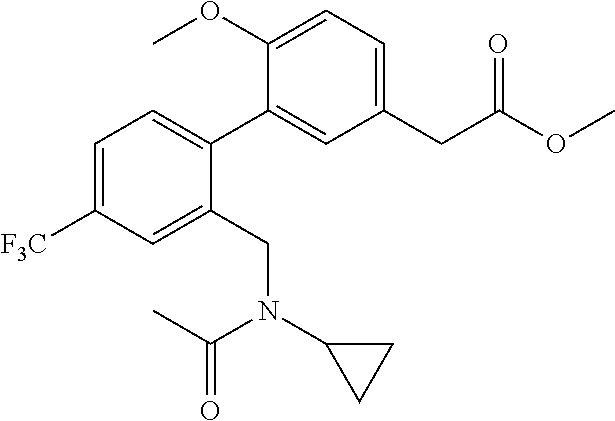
C1=C([F3C])C=C(CN(C(C)=O)C2CC2)C(C2=CC(CC(OC)=O)=CC=C2OC)=C1
